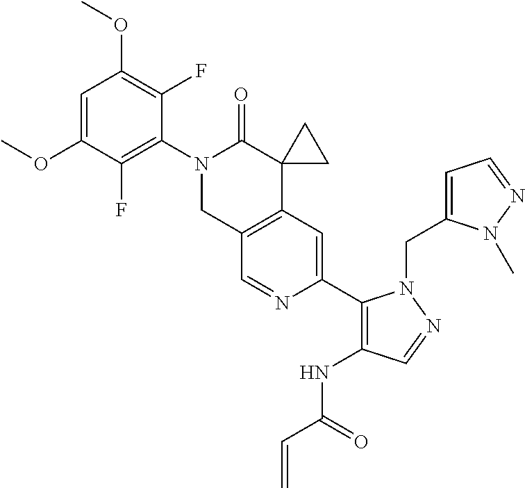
C1=C(OC)C(F)=C(N2CC3=C(C4(C2=O)CC4)C=C(C2=C(NC(=O)C=C)C=NN2CC2=CC=NN2C)N=C3)C(F)=C1OC
